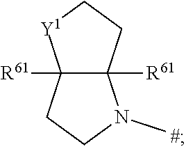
C12([R61])C([R61])(CC[Y1]1)N(C)CC2
